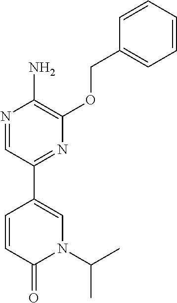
N1=CC(C2=CN(C(C)C)C(=O)C=C2)=NC(OCC2=CC=CC=C2)=C1N
